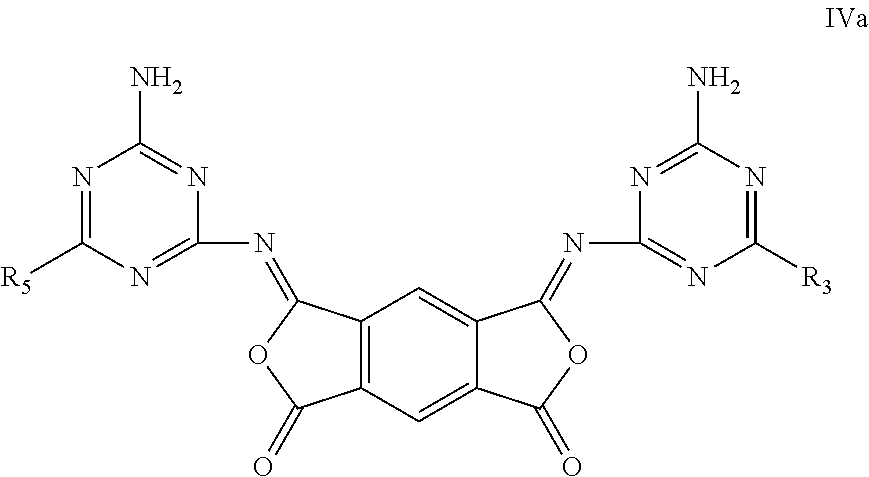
N1=C([R5])N=C(N=C2C3=C(C=C4C(=C3)C(=NC3=NC([R3])=NC(N)=N3)OC4=O)C(=O)O2)N=C1N
